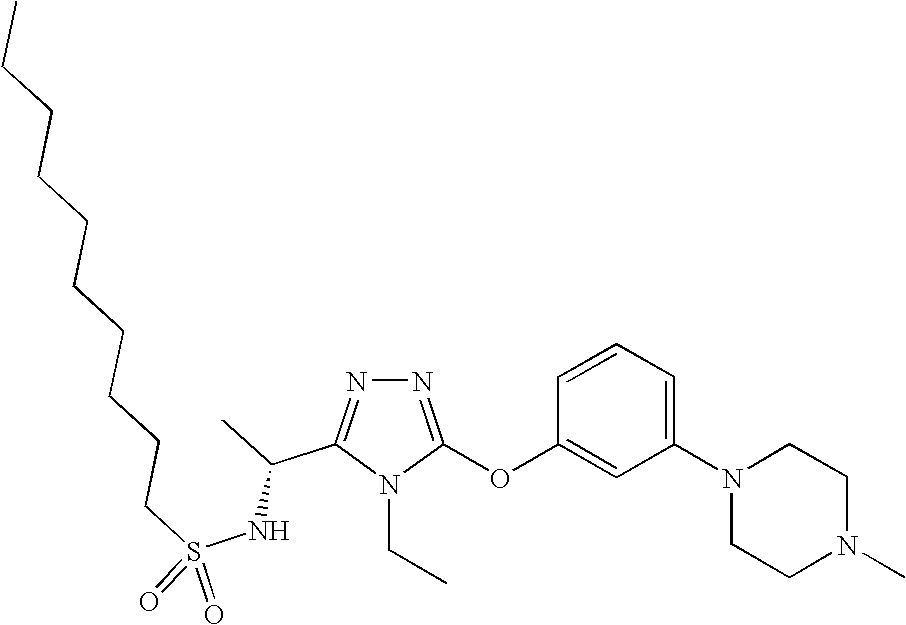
N1=C(OC2=CC(N3CCN(C)CC3)=CC=C2)N(CC)C(C(C)NS(CCCCCCCCCC)(=O)=O)=N1
